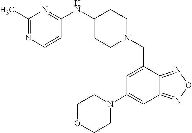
N1=C(C)N=C(NC2CCN(CC3=CC(N4CCOCC4)=CC4=NON=C34)CC2)C=C1
